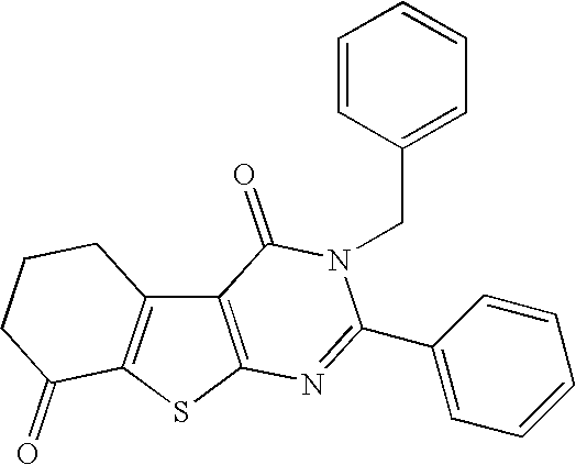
C12=C(SC3=C1CCCC3=O)N=C(C1=CC=CC=C1)N(CC1=CC=CC=C1)C2=O
